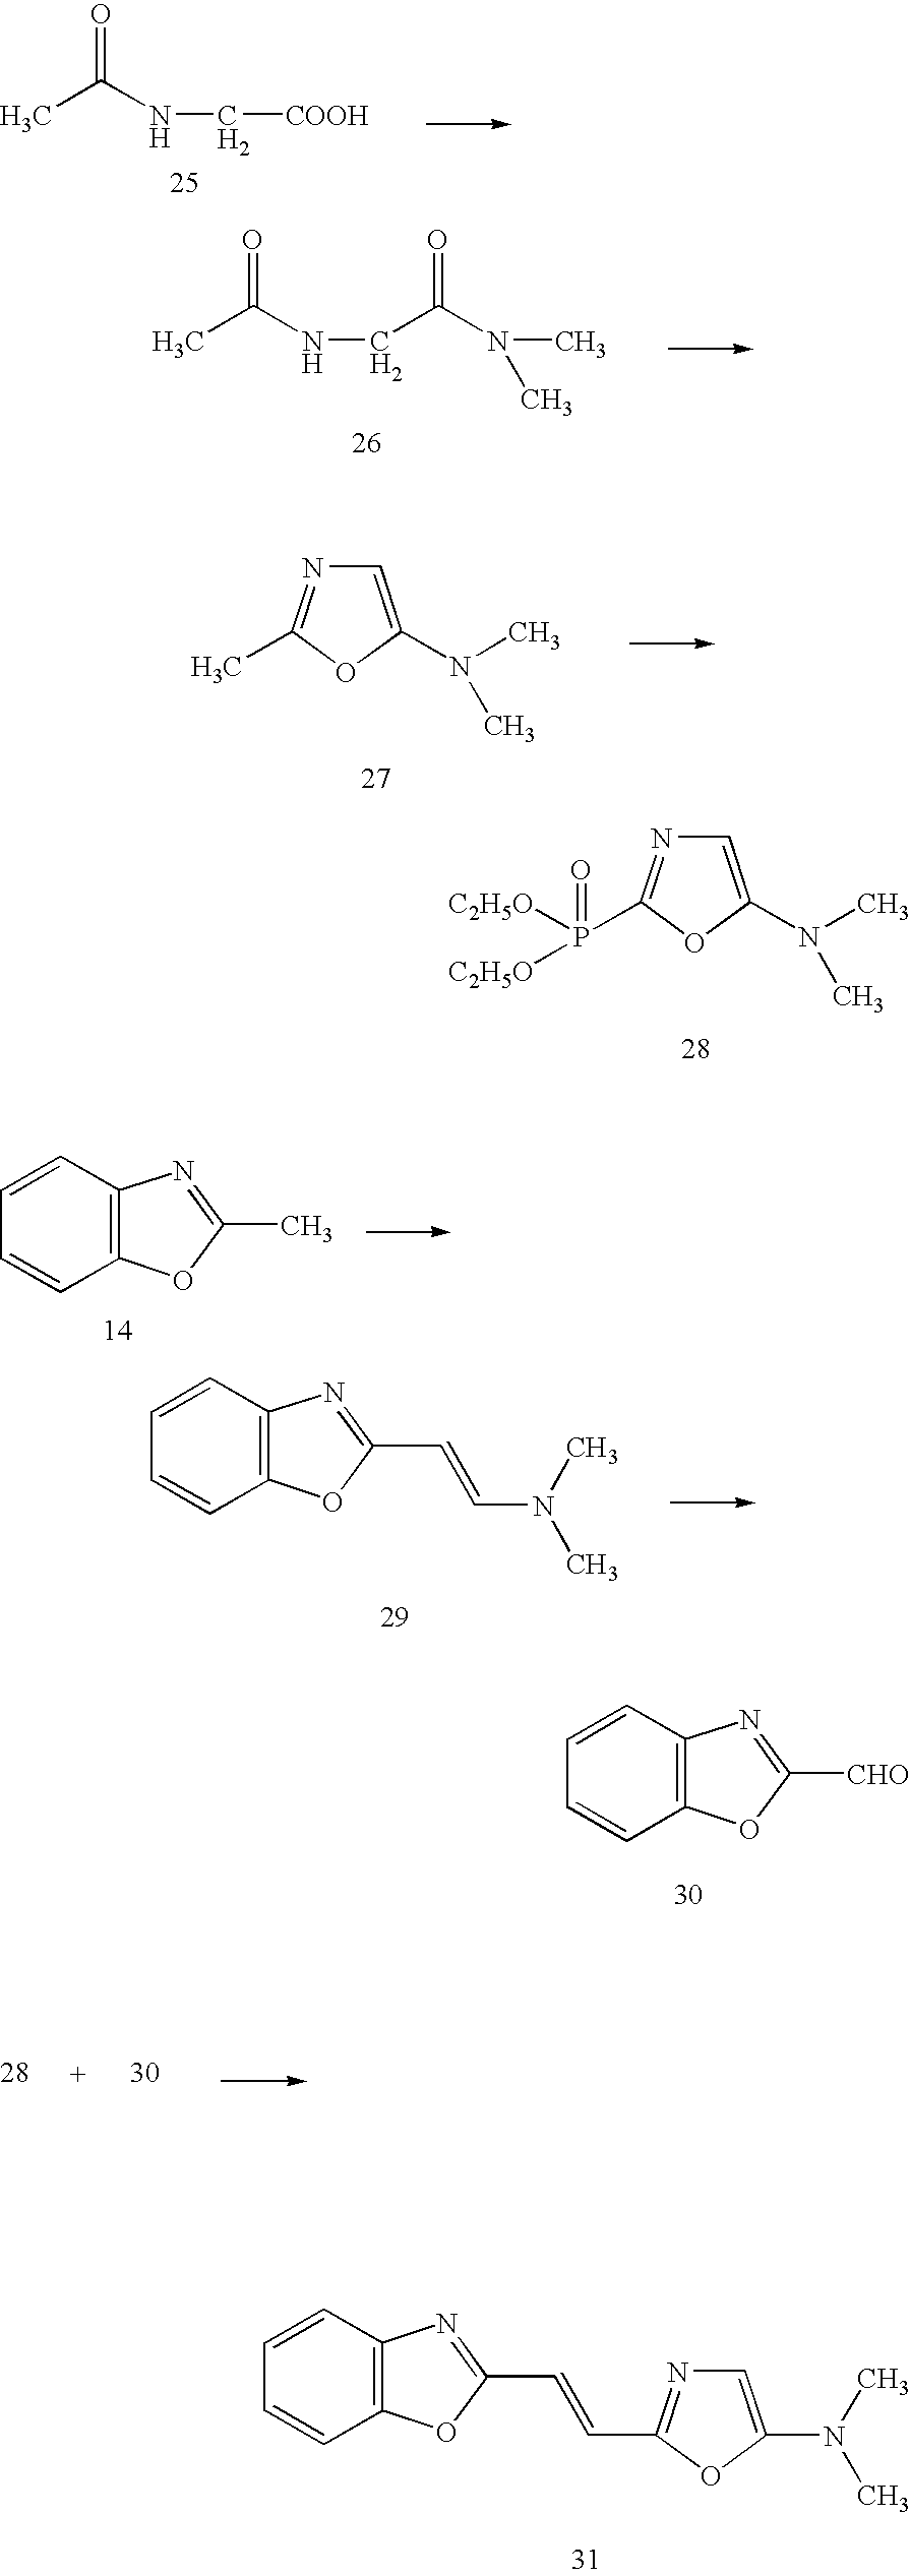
CC(NCC(N(C)C)=O)=O.C1=CC2=C(C=C1)OC(C)=N2.C1=CC2=C(C=C1)OC(C=CN(C)C)=N2.C1=CC2=C(C=C1)OC([CHO])=N2.C1=C(N(C)C)OC(P(=O)([C2H5O])[C2H5O])=N1.CC(NC[COOH])=O.C1=C(N(C)C)OC(C)=N1.C1=CC2=C(C=C1)OC(C=CC1=NC=C(N(C)C)O1)=N2
